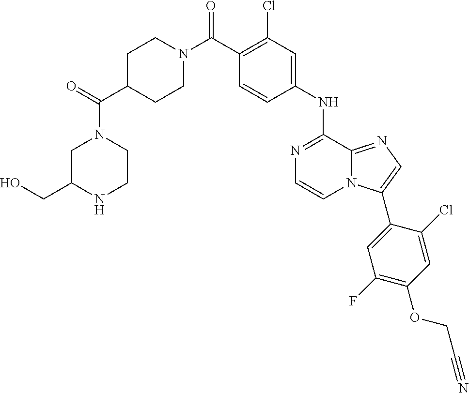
C1(NC2=NC=CN3C2=NC=C3C2=CC(F)=C(OCC#N)C=C2Cl)=CC(Cl)=C(C(N2CCC(C(=O)N3CC(CO)NCC3)CC2)=O)C=C1
